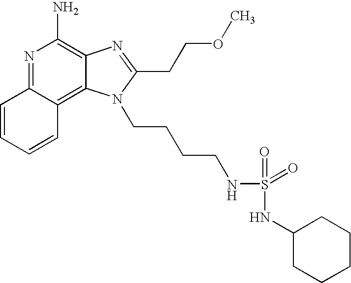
N1=C2C(=C3C(=C1N)N=C(CCOC)N3CCCCNS(=O)(=O)NC1CCCCC1)C=CC=C2
